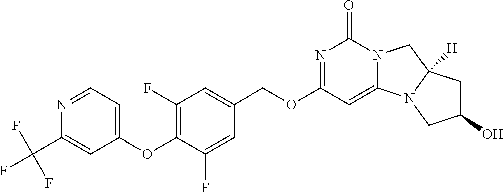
N12C(=CC(OCC3=CC(F)=C(OC4=CC=NC(C(F)(F)F)=C4)C(F)=C3)=NC1=O)N1C([H])(C2)CC(O)C1
